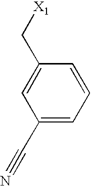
C1=C(C[X1])C=CC=C1C#N
